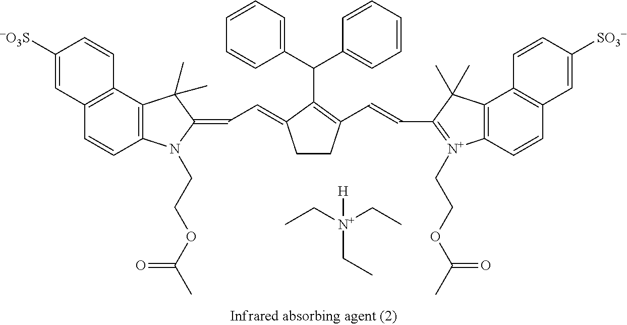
C1CC(C=CC2=[N+](CCOC(C)=O)C3=C(C2(C)C)C2=C(C=C3)C=C([SO3-])C=C2)=C(C(C2=CC=CC=C2)C2=CC=CC=C2)C1=CC=C1C(C)(C)C2=C(N1CCOC(C)=O)C=CC1=C2C=CC([-O3S])=C1.CC[N+](CC)([H])CC
